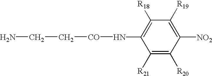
N([CO]CCN)C1=C([R18])C([R19])=C([NO2])C([R20])=C1[R21]
